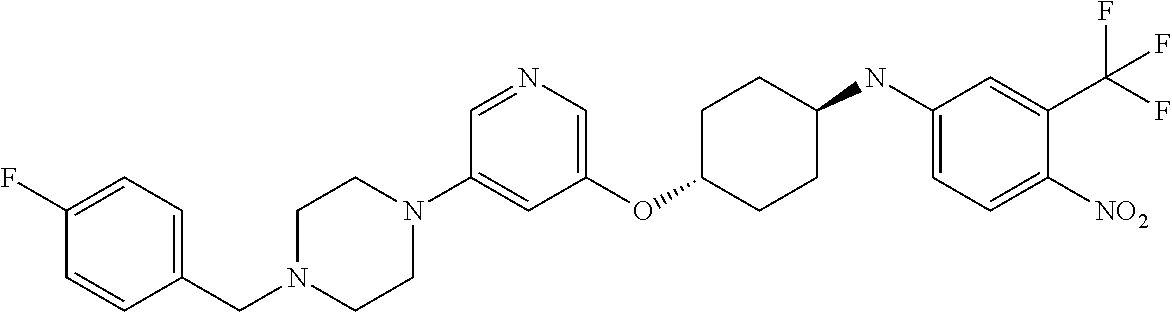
C1(OC2CCC(NC3=CC=C([NO2])C(C(F)(F)F)=C3)CC2)=CN=CC(N2CCN(CC3=CC=C(F)C=C3)CC2)=C1
